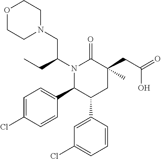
N1(C(CN2CCOCC2)CC)C(C2=CC=C(Cl)C=C2)C(C2=CC(Cl)=CC=C2)CC(CC(=O)O)(C)C1=O
